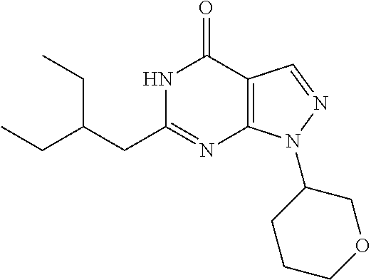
N1C(CC(CC)CC)=NC2=C(C1=O)C=NN2C1CCCOC1
